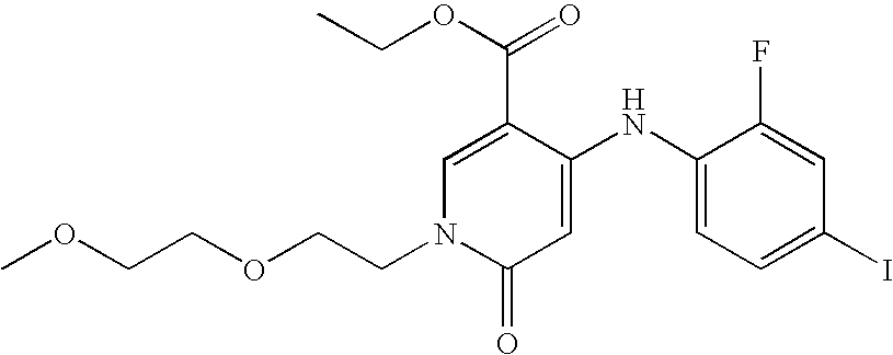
C1=C(C(OCC)=O)C(NC2=CC=C(I)C=C2F)=CC(=O)N1CCOCCOC
